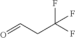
O=CCC(F)(F)F
